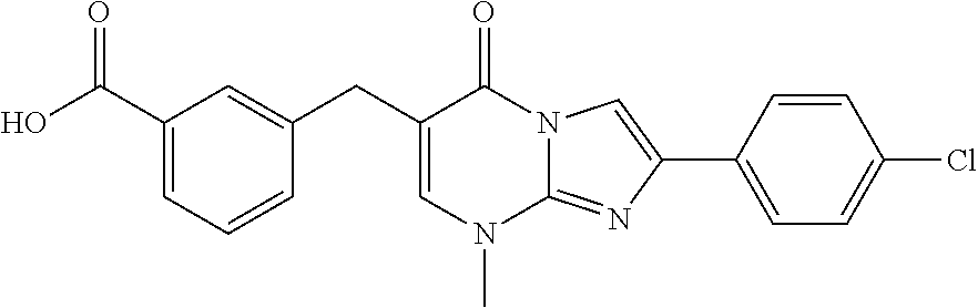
C1=C(CC2=CC(C(=O)O)=CC=C2)C(=O)N2C(=NC(C3=CC=C(Cl)C=C3)=C2)N1C
